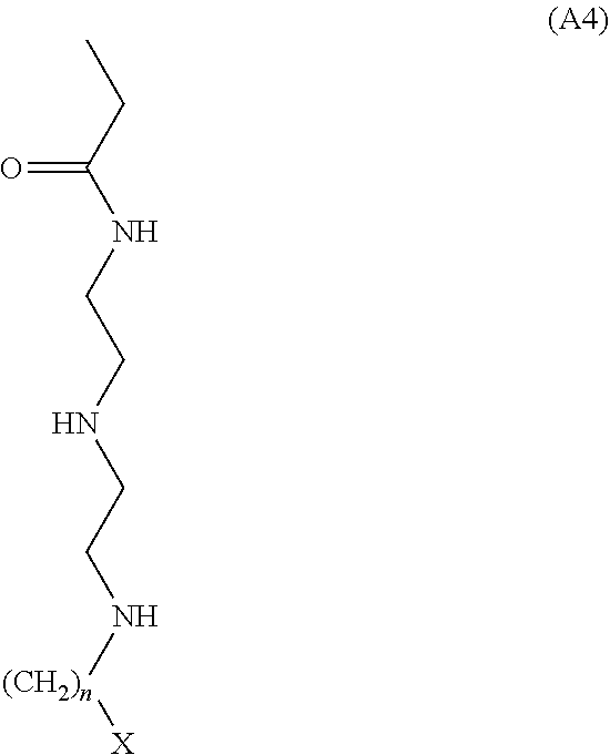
C(C(NCCNCCN[(CH2)n][X])=O)C
